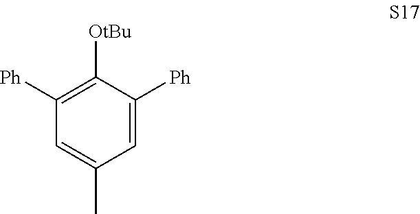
C1=C(C)C=C([Ph])C([OtBu])=C1[Ph]
